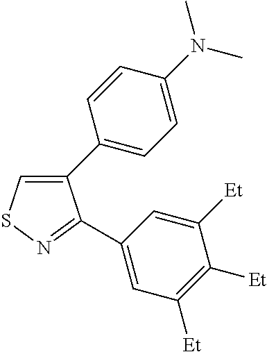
C1(C2=CC=C(N(C)C)C=C2)=CSN=C1C1=CC([Et])=C([Et])C([Et])=C1
